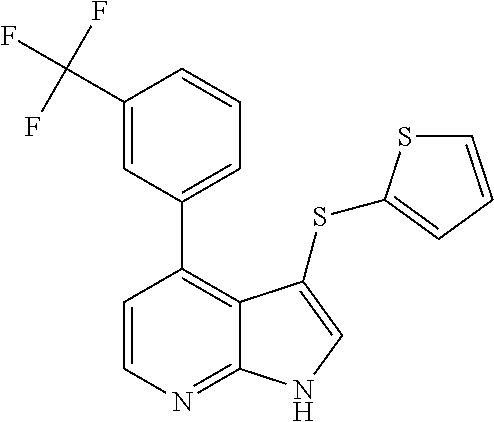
C1=CN=C2C(=C1C1=CC=CC(C(F)(F)F)=C1)C(SC1=CC=CS1)=CN2
